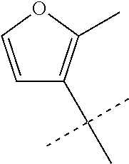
C1=COC(C)=C1C(C)(C)C
